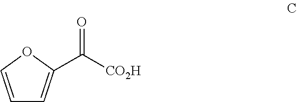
O=C([CO2H])C1=CC=CO1
